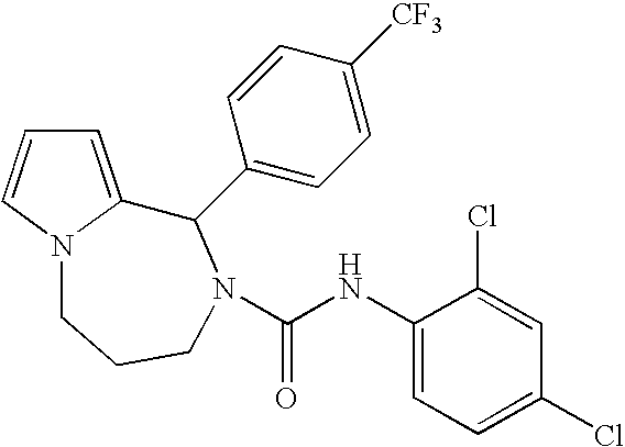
C1=C2N(C=C1)CCCN(C(NC1=CC=C(Cl)C=C1Cl)=O)C2C1=CC=C([CF3])C=C1
